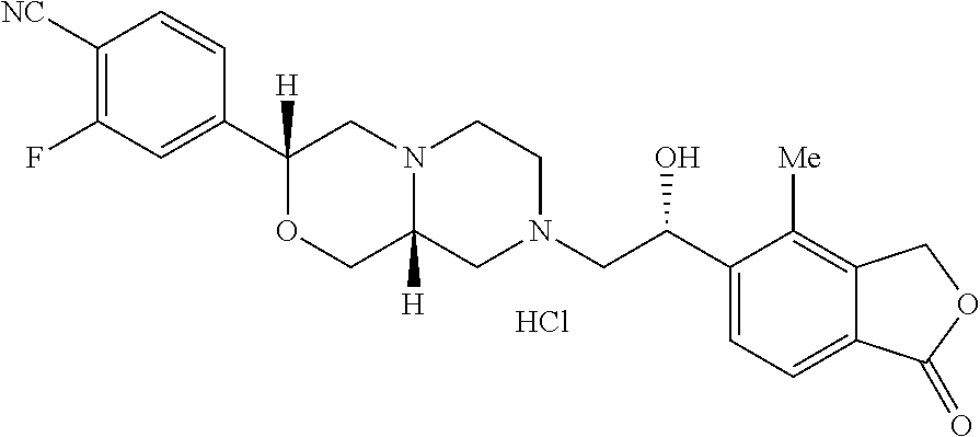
C1([NC])=C(F)C=C(C2([H])OCC3([H])N(C2)CCN(CC(C2=CC=C4C(=C2[Me])COC4=O)O)C3)C=C1.Cl
